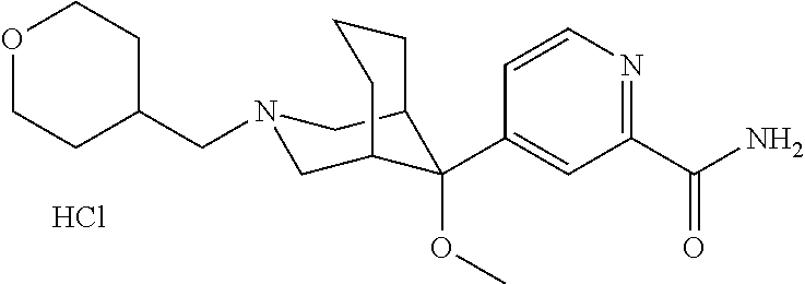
Cl.C1(C(N)=O)=NC=CC(C2(OC)C3CN(CC4CCOCC4)CC2CCC3)=C1
